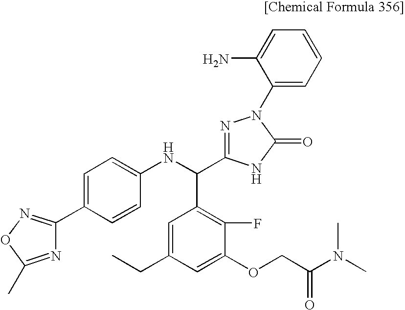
C1=C(C2=NOC(C)=N2)C=CC(NC(C2=C(F)C(OCC(N(C)C)=O)=CC(CC)=C2)C2=NN(C3=CC=CC=C3N)C(=O)N2)=C1
